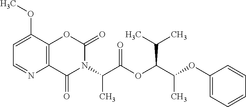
C1=C(OC)C2=C(N=C1)C(=O)N(C(C(OC(C(OC1=CC=CC=C1)C)C(C)C)=O)C)C(=O)O2
